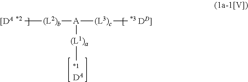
C[(L2)b][A]([(L1)a]C)[(L3)c]C.[DA]
